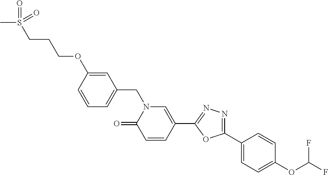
C1(C2=CC=C(OC(F)F)C=C2)=NN=C(C2=CN(CC3=CC=CC(OCCCS(C)(=O)=O)=C3)C(=O)C=C2)O1
